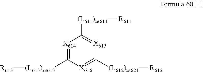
[X614]1=C([(L613)xe613][R613])[X616]=C([(L612)xe621][R612])[X615]=C1[(L611)xe611][R611]
